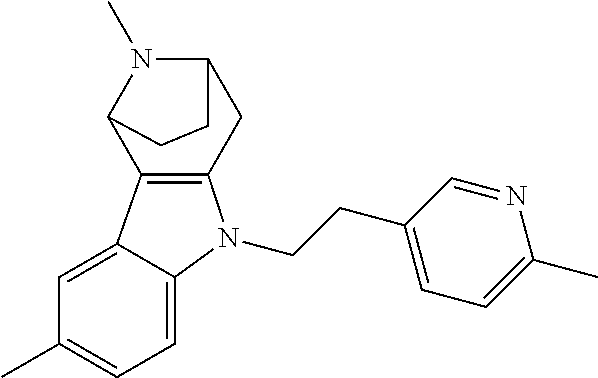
C1=C2C(=CC(C)=C1)C1=C(CC3N(C)C1CC3)N2CCC1=CC=C(C)N=C1
